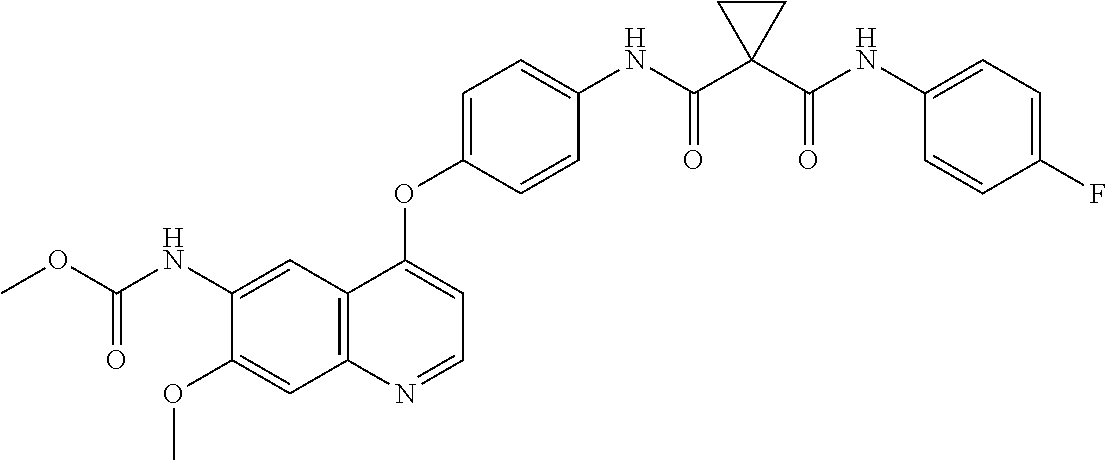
C12=C(N=CC=C1OC1=CC=C(NC(C3(C(NC4=CC=C(F)C=C4)=O)CC3)=O)C=C1)C=C(OC)C(NC(OC)=O)=C2
